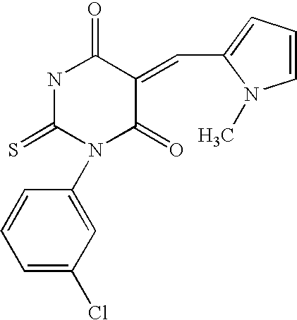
S=C1N(C2=CC(Cl)=CC=C2)C(=O)C(=CC2=CC=CN2C)C(=O)N1
